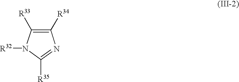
C1([R33])=C([R34])N=C([R35])N1[R32]
